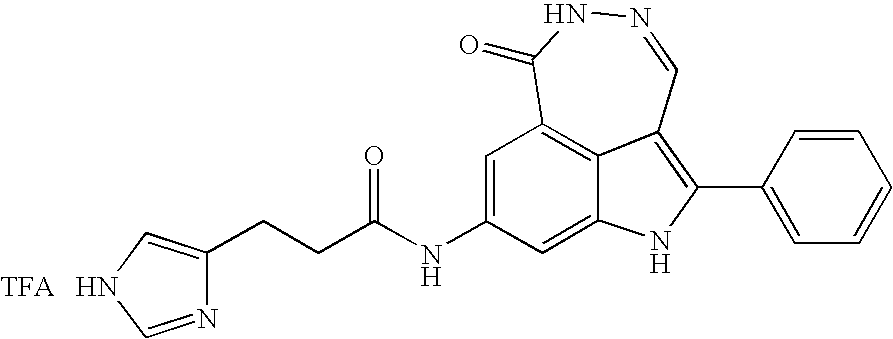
N1=CC2=C(C3=CC=CC=C3)NC3=CC(NC(CCC4=CNC=N4)=O)=CC(=C23)C(=O)N1.[TFA]
